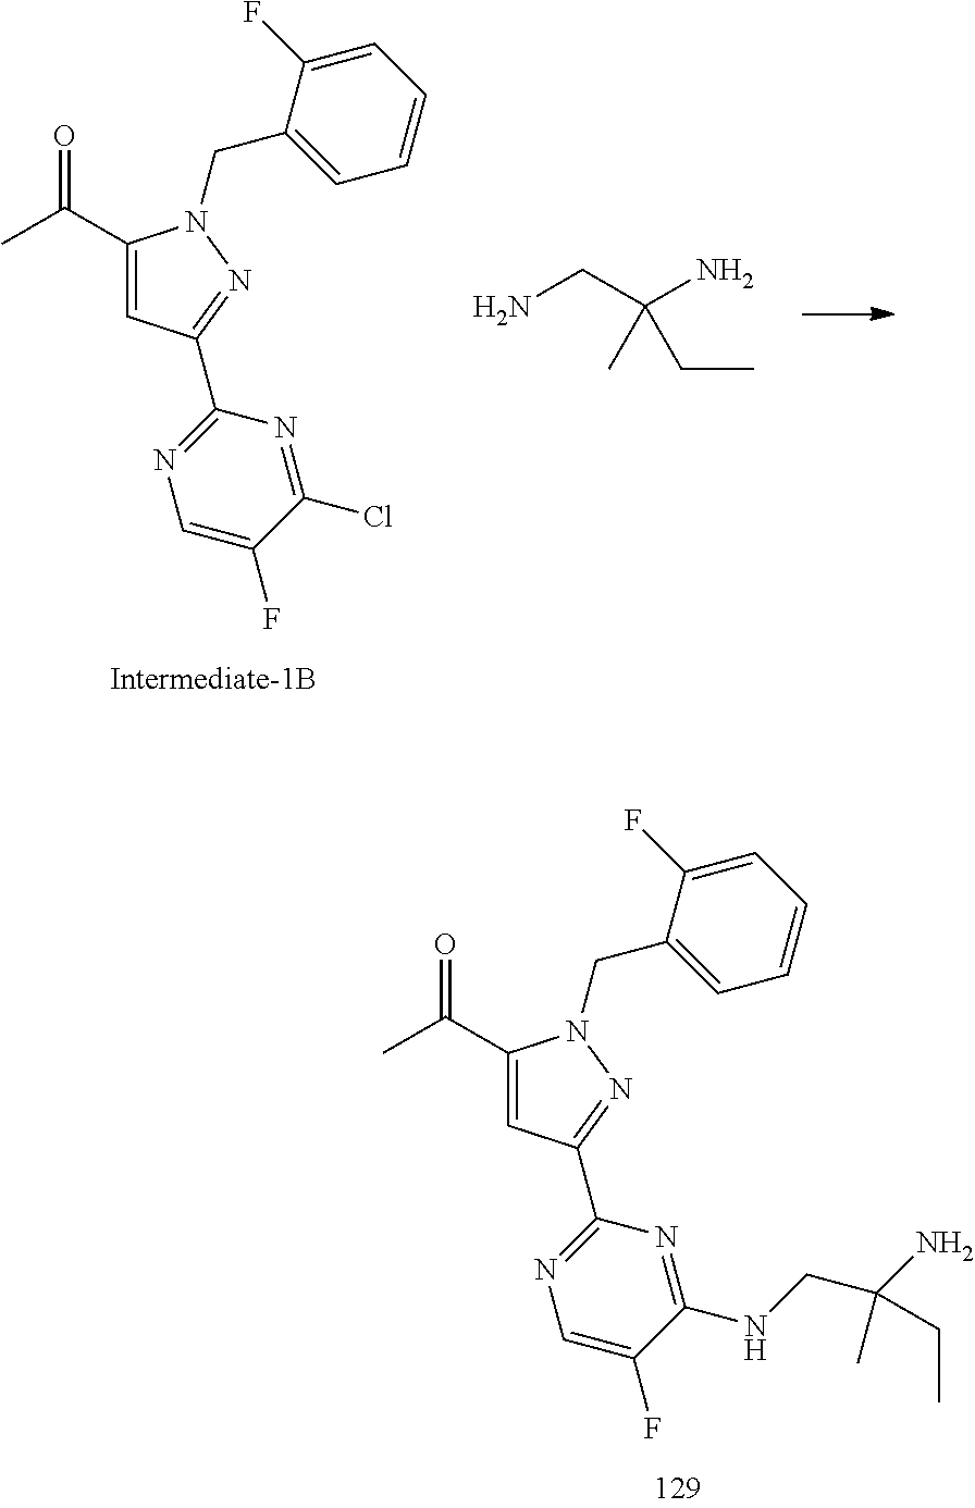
C(=O)(C)C1=CC(C2=NC=C(F)C(Cl)=N2)=NN1CC1=CC=CC=C1F.NCC(N)(C)CC.C(=O)(C)C1=CC(C2=NC=C(F)C(NCC(N)(C)CC)=N2)=NN1CC1=CC=CC=C1F
